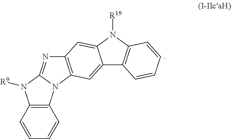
C12=C(N3C(=N1)N([R9])C1=C3C=CC=C1)C=C1C(=C2)N([R19])C2=C1C=CC=C2
